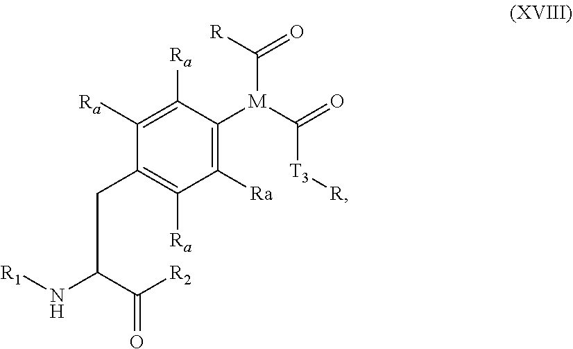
C(C(C([R2])=O)N[R1])C1=C([Ra])C([Ra])=C([M](C([T3][R])=O)C([R])=O)C([Ra])=C1[Ra]
